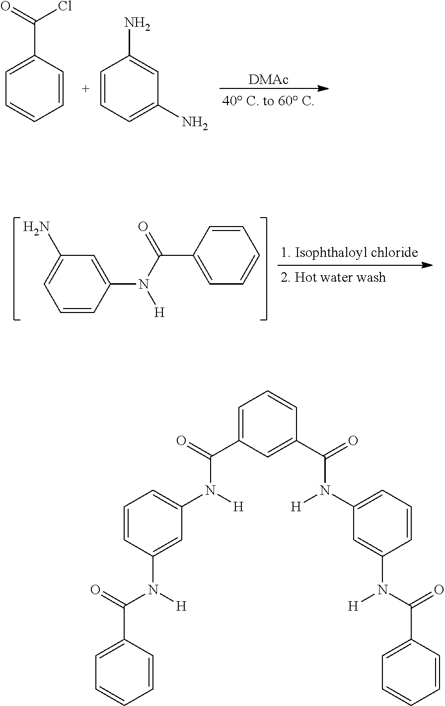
C1=CC(C(=O)Cl)=CC=C1.C1(N)=CC=CC(N)=C1.[DMAc].C1=CC(N(C(=O)C2=CC=CC=C2)[H])=CC(N)=C1.C1=CC(N(C(=O)C2=CC=CC=C2)[H])=CC(N(C(C2=CC=CC(C(N([H])C3=CC=CC(N([H])C(=O)C4=CC=CC=C4)=C3)=O)=C2)=O)[H])=C1
